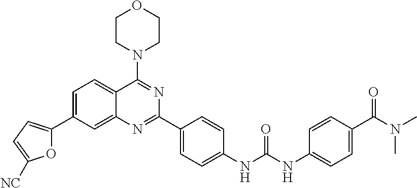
C1=C(C2=CC=C([NC])O2)C=C2C(=C1)C(N1CCOCC1)=NC(C1=CC=C(NC(NC3=CC=C(C(N(C)C)=O)C=C3)=O)C=C1)=N2
